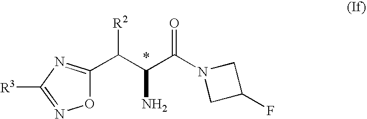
O1C(C(C(C(N2CC(F)C2)=O)N)[R2])=NC([R3])=N1
